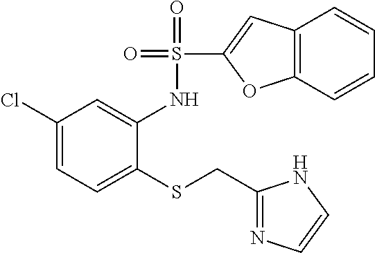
C1(Cl)=CC=C(SCC2=NC=CN2)C(NS(=O)(=O)C2=CC3=C(O2)C=CC=C3)=C1
